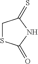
C1SC(=O)NC1=S
